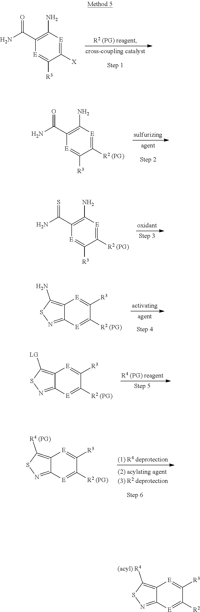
C1(C(N)=O)=C(N)[E]=C([X])C([R3])=[E]1.C1(C(N)=O)=C(N)[E]=C([R2 (PG)])C([R3])=[E]1.C1(C(N)=S)=C(N)[E]=C([R2 (PG)])C([R3])=[E]1.C12=C(N)SN=C1[E]=C([R2 (PG)])C([R3])=[E]2.C12=C([LG])SN=C1[E]=C([R2 (PG)])C([R3])=[E]2.C12=C([R4 (PG)])SN=C1[E]=C([R2 (PG)])C([R3])=[E]2.C12=C([(acyl) R4])SN=C1[E]=C([R2])C([R3])=[E]2
